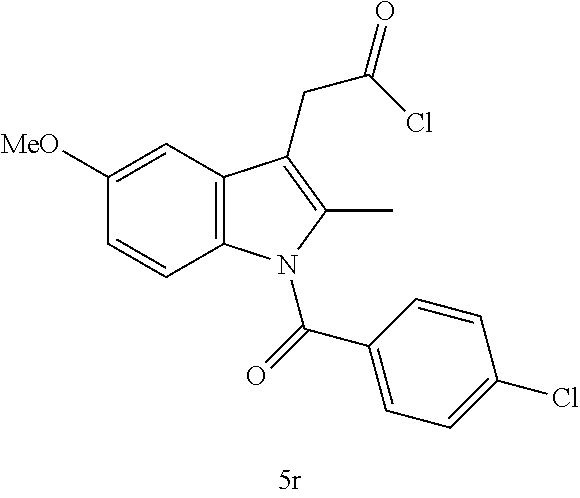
C12=C(C=C([MeO])C=C1)C(CC(=O)Cl)=C(C)N2C(=O)C1=CC=C(Cl)C=C1
